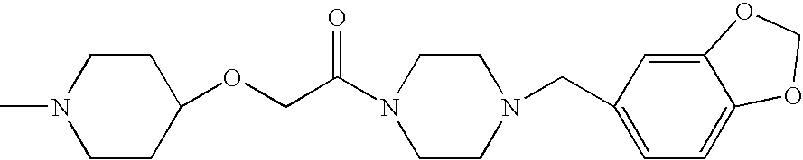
C1CC(OCC(N2CCN(CC3=CC=C4C(=C3)OCO4)CC2)=O)CCN1C
